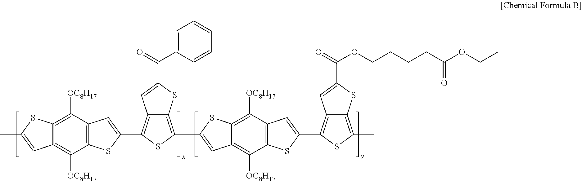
C1([OC8H17])=C2C(=C([OC8H17])C3=C1C=C(C1=C4C(=C(C5=CC6=C([OC8H17])C7=C(C([OC8H17])=C6S5)C=C(C5=C6C(=C(C)S5)SC(C(=O)OCCCCC(OCC)=O)=C6)S7)S1)SC(C(=O)C1=CC=CC=C1)=C4)S3)C=C(C)S2
